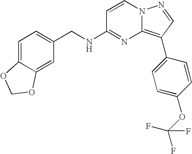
C1(CNC2=NC3=C(C4=CC=C(OC(F)(F)F)C=C4)C=NN3C=C2)=CC=C2C(=C1)OCO2
